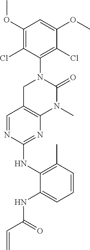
C1(OC)=C(Cl)C(N2CC3=C(N(C)C2=O)N=C(NC2=C(C)C=CC=C2NC(C=C)=O)N=C3)=C(Cl)C(OC)=C1
